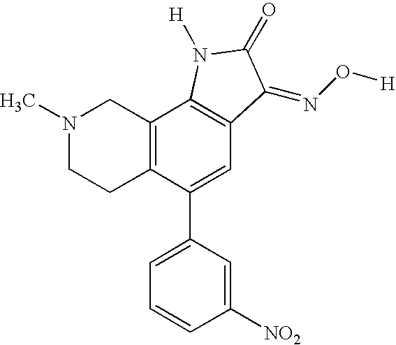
N1(C)CCC2=C(C1)C1=C(C=C2C2=CC=CC([NO2])=C2)C(=NO[H])C(=O)N1[H]
